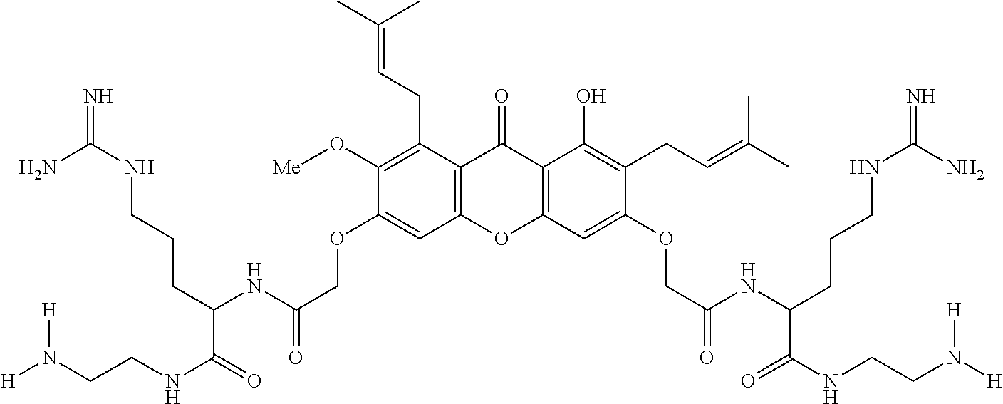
NC(NCCCC(NC(COC1=CC2=C(C(CC=C(C)C)=C1O[Me])C(=O)C1=C(O2)C=C(OCC(NC(C(NCCN([H])[H])=O)CCCNC(N)=N)=O)C(CC=C(C)C)=C1O)=O)C(NCCN([H])[H])=O)=N
